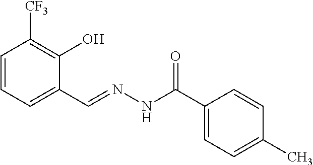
C1=CC=C(C=NNC(C2=CC=C(C)C=C2)=O)C(O)=C1[CF3]
